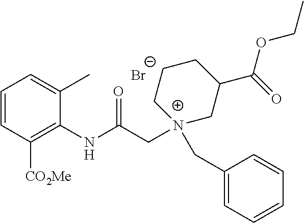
[Br-].C1=CC([CO2Me])=C(NC(C[N+]2(CC3=CC=CC=C3)CC(C(=O)OCC)CCC2)=O)C(C)=C1
